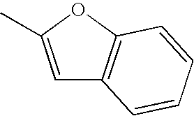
CC1=CC2=C(O1)C=CC=C2
